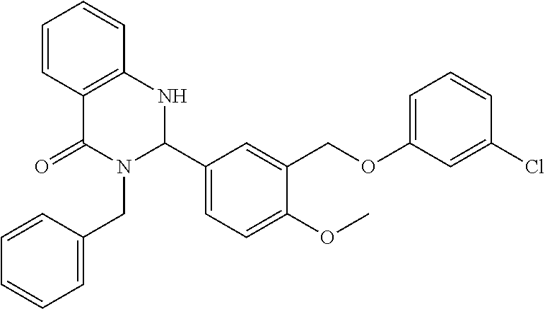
C12=C(C=CC=C1)NC(C1=CC=C(OC)C(COC3=CC=CC(Cl)=C3)=C1)N(CC1=CC=CC=C1)C2=O
